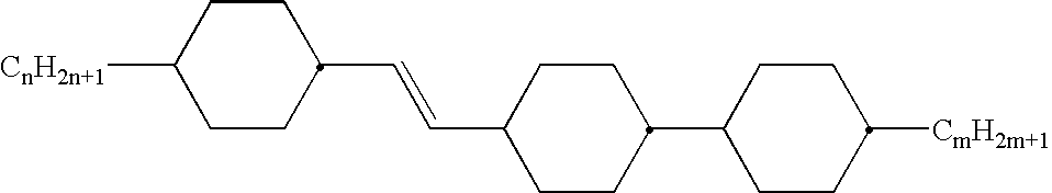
C1(C2CCC(C=CC3CCC([CnH2n+1])CC3)CC2)CCC([CmH2m+1])CC1
